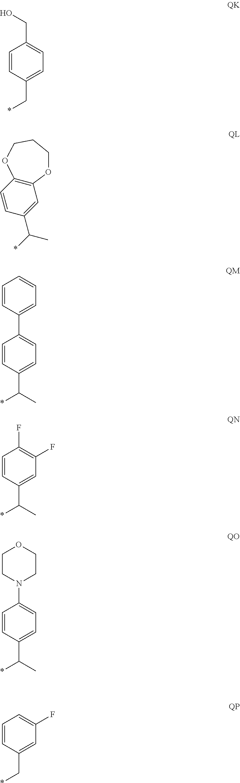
OCC1=CC=C(C*)C=C1.C12=C(C=CC(C(C)*)=C1)OCCCO2.C1(C2=CC=C(C(*)C)C=C2)=CC=CC=C1.C1=CC(C(*)C)=CC(F)=C1F.N1(C2=CC=C(C(*)C)C=C2)CCOCC1.C1=CC(C*)=CC(F)=C1
